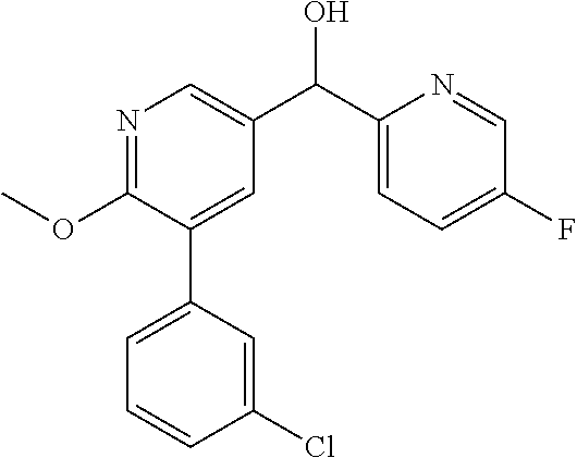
N1=C(OC)C(C2=CC=CC(Cl)=C2)=CC(C(C2=CC=C(F)C=N2)O)=C1
